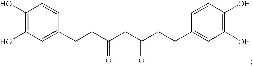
C1(O)=C(O)C=C(CCC(CC(CCC2=CC(O)=C(O)C=C2)=O)=O)C=C1
